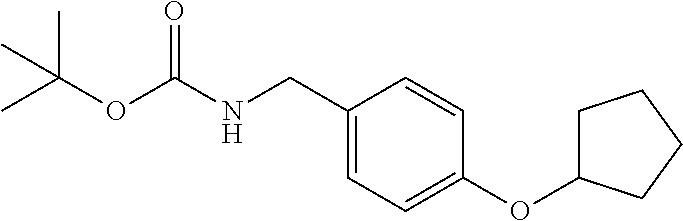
C1(CNC(OC(C)(C)C)=O)=CC=C(OC2CCCC2)C=C1
